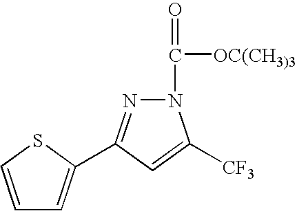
C1=CSC(C2=NN(C([OC(CH3)3])=O)C([CF3])=C2)=C1
